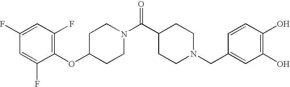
C1(OC2=C(F)C=C(F)C=C2F)CCN(C(C2CCN(CC3=CC(O)=C(O)C=C3)CC2)=O)CC1
